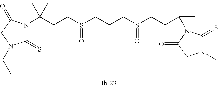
C(CCS(CCCS(CCC(C)(C)N1C(=S)N(CC)CC1=O)=O)=O)(N1C(=S)N(CC)CC1=O)(C)C
